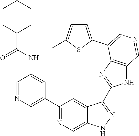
C1(C2=CN=CC(NC(C3CCCCC3)=O)=C2)=NC=C2C(=C1)C(C1=NC3=C(N1)C=NC=C3C1=CC=C(C)S1)=NN2
